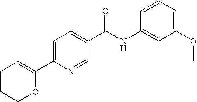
C1CCOC(C2=CC=C(C(NC3=CC(OC)=CC=C3)=O)C=N2)=C1
